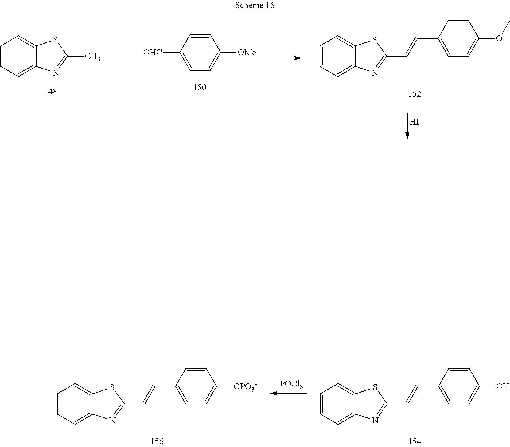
C1=CC=C2C(=C1)SC(C=CC1=CC=C(OC)C=C1)=N2.[OHC]C1=CC=C([OMe])C=C1.C1=CC=C2C(=C1)SC(C)=N2.I.[POCl3].C1=CC=C2C(=C1)SC(C=CC1=CC=C([OPO3-])C=C1)=N2.C1=CC=C2C(=C1)SC(C=CC1=CC=C(O)C=C1)=N2
